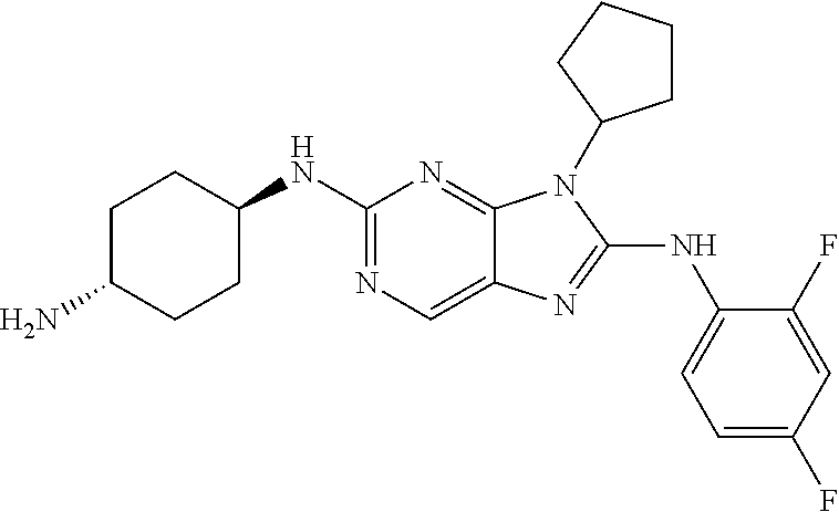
N1=C(NC2CCC(N)CC2)N=C2C(=C1)N=C(NC1=CC=C(F)C=C1F)N2C1CCCC1
